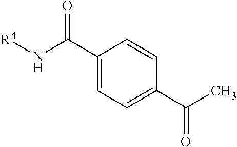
C1(C(N[R4])=O)=CC=C(C(C)=O)C=C1
